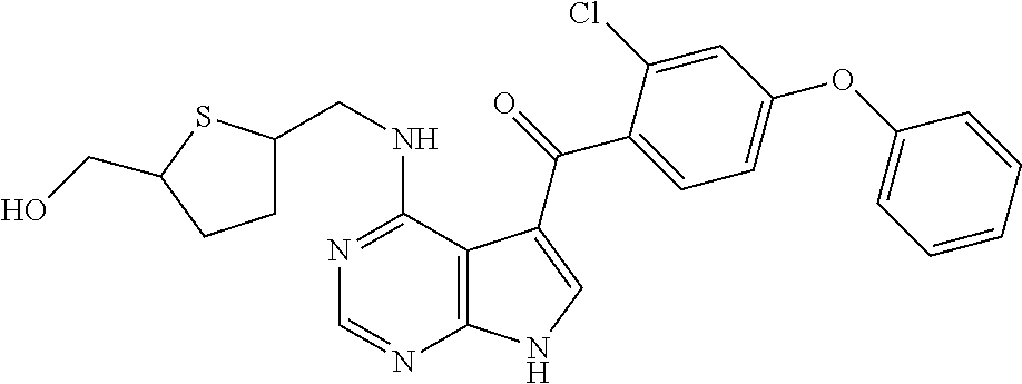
N1=C(NCC2CCC(CO)S2)C2=C(N=C1)NC=C2C(=O)C1=CC=C(OC2=CC=CC=C2)C=C1Cl
